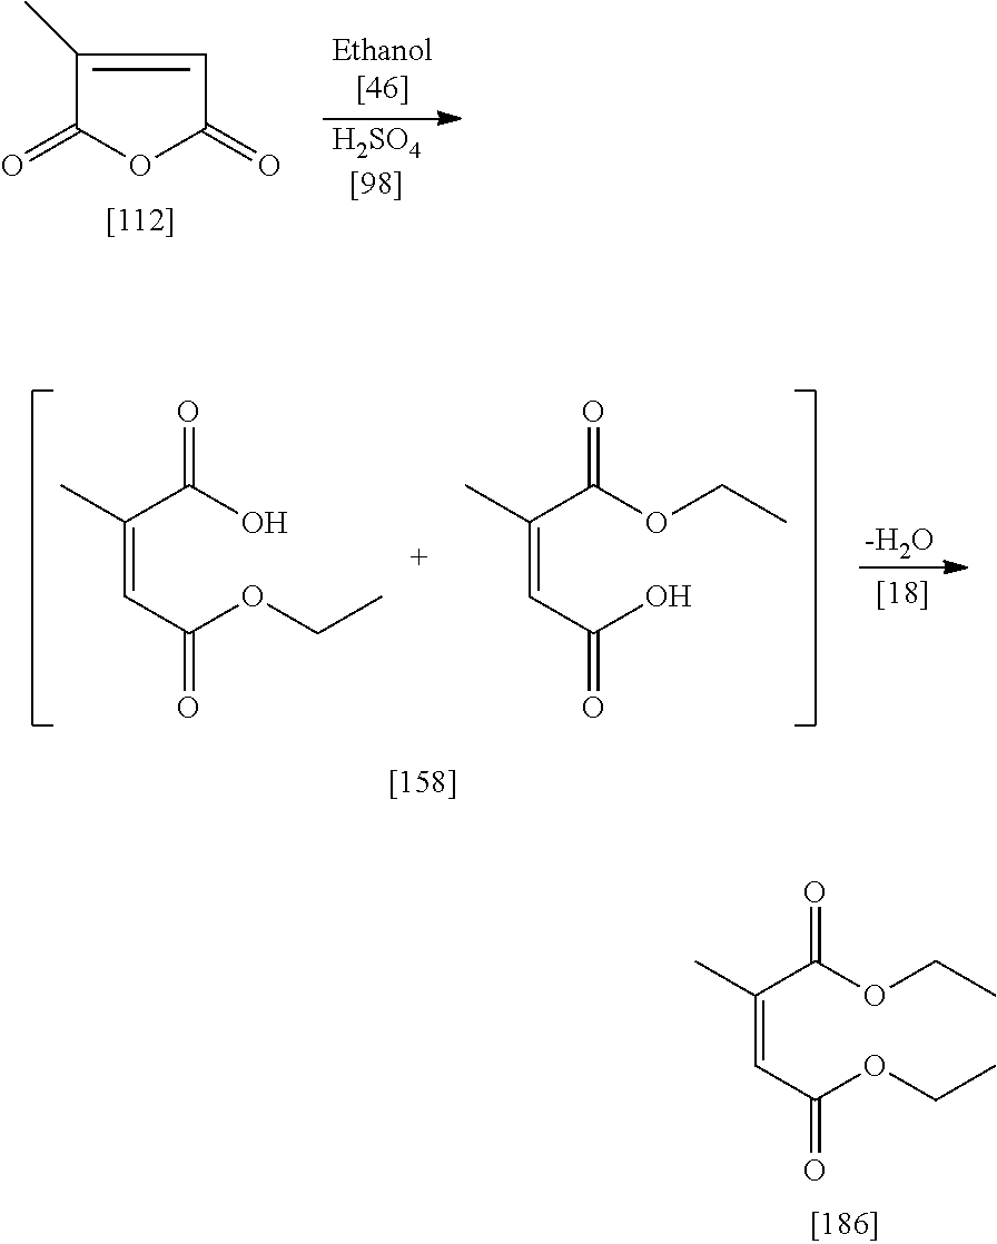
C(=CC(OCC)=O)(C(OCC)=O)C.[H2SO4[98]].C1(C)=CC(=O)OC1=O.C(=CC(OCC)=O)(C(O)=O)C.C(=CC(O)=O)(C(OCC)=O)C.[-H2O]
